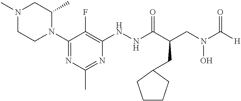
C1(N2C(C)CN(C)CC2)=NC(C)=NC(NNC(C(CN(C([H])=O)O)CC2CCCC2)=O)=C1F
